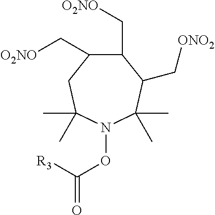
O(C(=O)[R3])N1C(C)(C)CC(C[O2NO])C(C[O2NO])C(C[ONO2])C1(C)C
